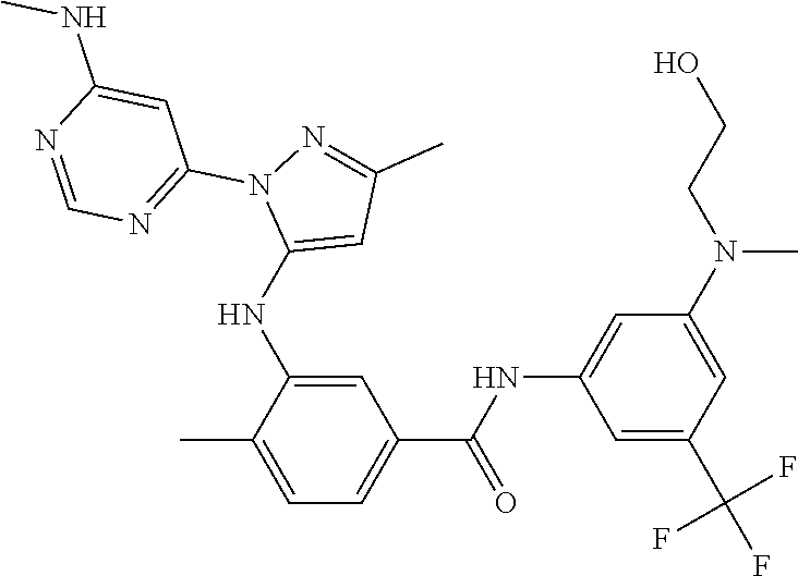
C1=C(NC2=CC(C)=NN2C2=NC=NC(NC)=C2)C(C)=CC=C1C(NC1=CC(N(CCO)C)=CC(C(F)(F)F)=C1)=O
